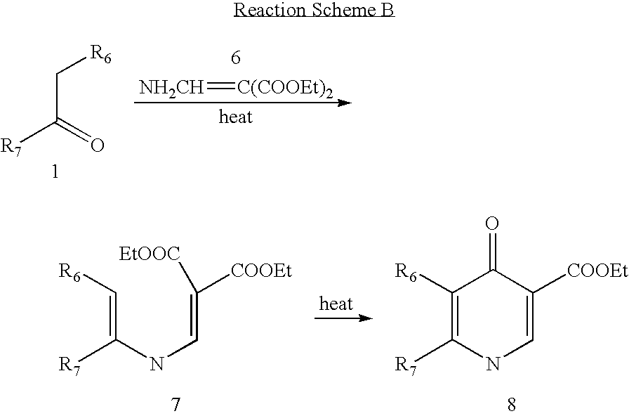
C(C([R7])=O)[R6].[NH2CH]=[C(COOEt)2].[R6]C=C(NC=C([COOEt])[EtOOC])[R7].[R6]C1=C([R7])NC=C([COOEt])C1=O
